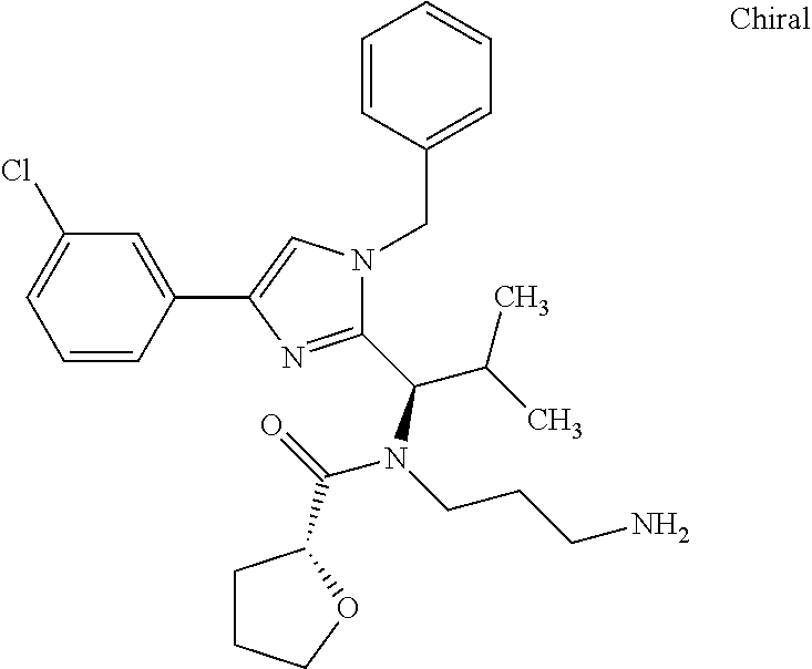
C1=CC(C2=CN(CC3=CC=CC=C3)C(C(C(C)C)N(CCCN)C(=O)C3CCCO3)=N2)=CC(Cl)=C1
